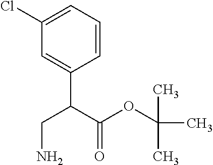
C1(Cl)=CC=CC(C(C(OC(C)(C)C)=O)CN)=C1
